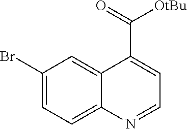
C1(Br)=CC=C2C(=C1)C(C(=O)[OtBu])=CC=N2
